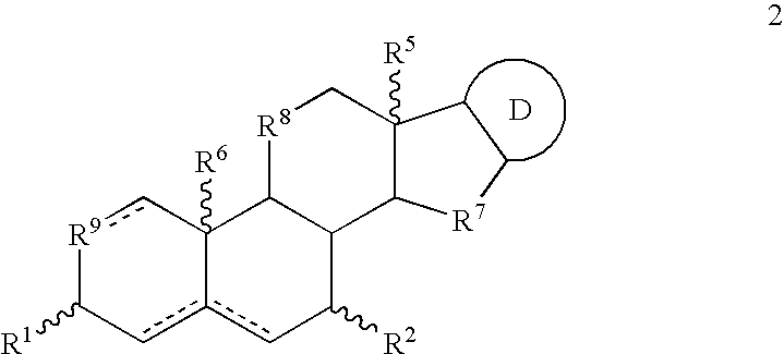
[R9]1cC2([R6])c(cC1[R1])cC([R2])C1C2[R8]CC2([R5])C1[R7]CC2.[D]
